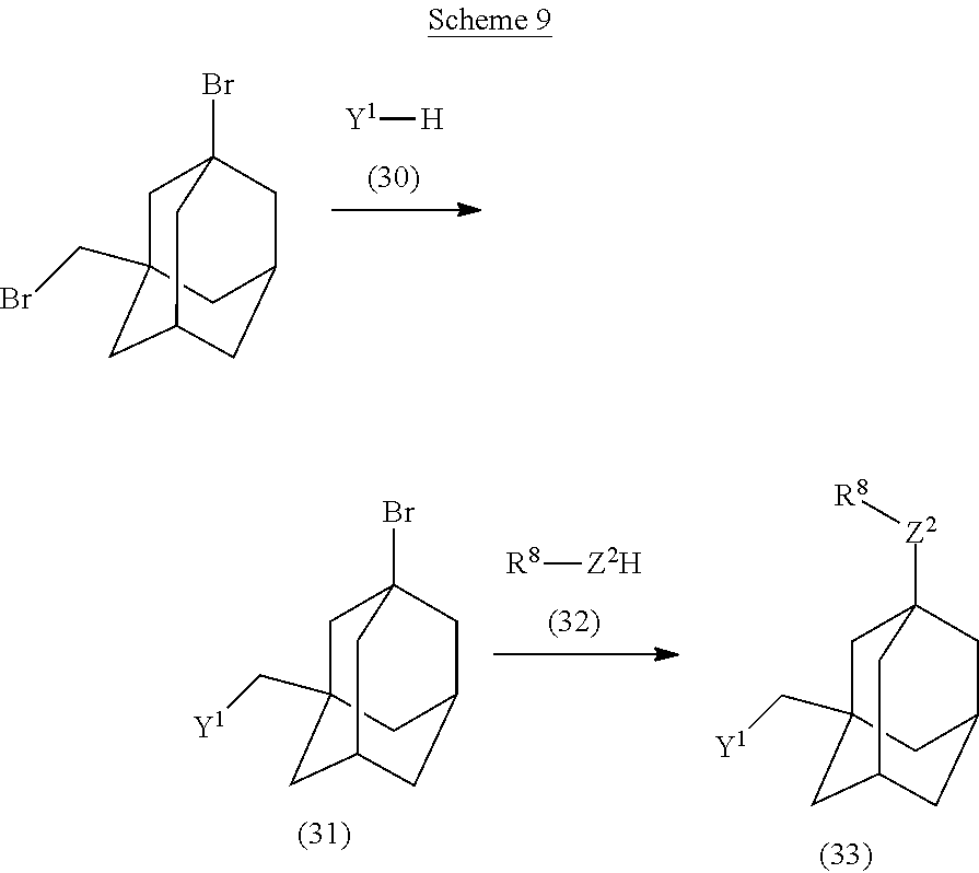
[Y1][H].C1C2(CBr)CC3CC(CC1(Br)C3)C2.C1C2(C[Y1])CC3CC(CC1([Z2][R8])C3)C2.C1C2(C[Y1])CC3CC(CC1(Br)C3)C2.[R8][Z2H]
